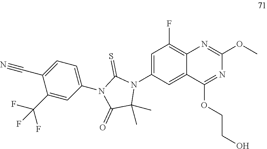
C1=C(N2C(C)(C)C(=O)N(C3=CC=C(C#N)C(C(F)(F)F)=C3)C2=S)C=C2C(=C1F)N=C(OC)N=C2OCCO
